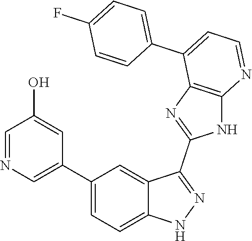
C1(C2=CC=C3C(=C2)C(C2=NC4=C(N2)N=CC=C4C2=CC=C(F)C=C2)=NN3)=CN=CC(O)=C1
